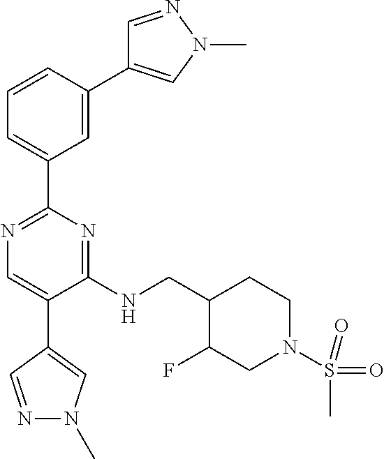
N1=C(C2=CC=CC(C3=CN(C)N=C3)=C2)N=C(NCC2C(F)CN(S(C)(=O)=O)CC2)C(C2=CN(C)N=C2)=C1
